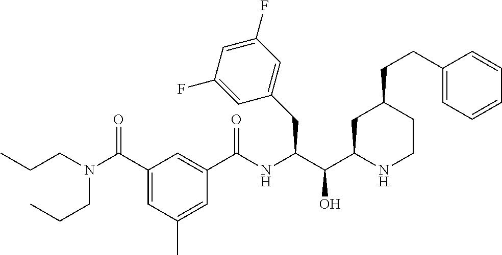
C1(CC(C(C2CC(CCC3=CC=CC=C3)CCN2)O)NC(C2=CC(C(N(CCC)CCC)=O)=CC(C)=C2)=O)=CC(F)=CC(F)=C1
